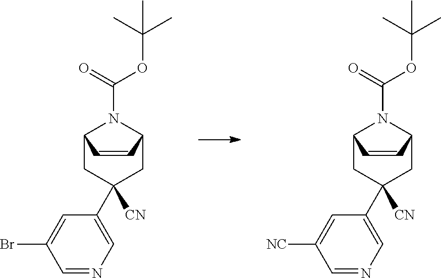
C12CC([CN])(C3=CN=CC(Br)=C3)CC(N1C(OC(C)(C)C)=O)C=C2.C12CC([CN])(C3=CN=CC([NC])=C3)CC(N1C(OC(C)(C)C)=O)C=C2
